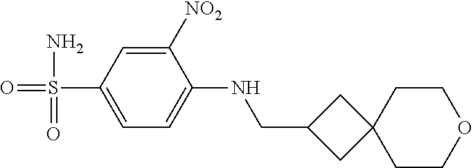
NS(C1=CC=C(NCC2CC3(C2)CCOCC3)C([NO2])=C1)(=O)=O
